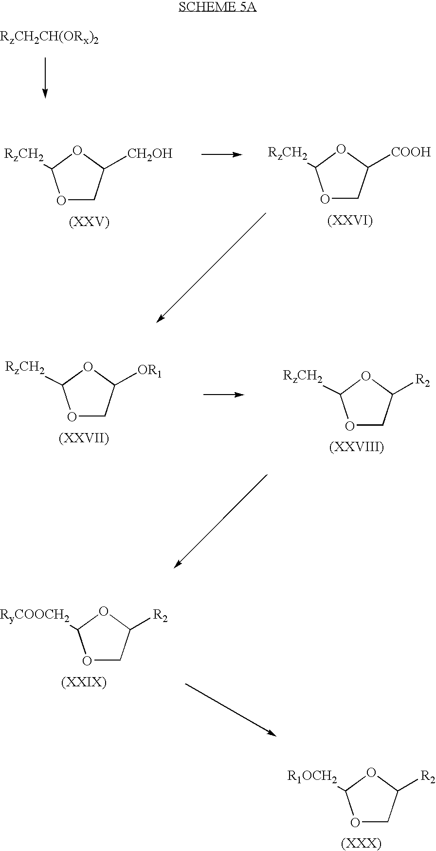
O1CC([CH2OH])OC1[RzCH2].O1CC([COOH])OC1[RzCH2].[RzCH2CH(ORx)2].O1CC([R2])OC1[R1OCH2].O1CC([OR1])OC1[RzCH2].O1CC([R2])OC1[RzCH2].O1CC([R2])OC1[RyCOOCH2]
